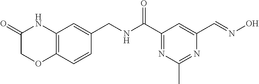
C12=C(C=CC(CNC(C3=NC(C)=NC(C=NO)=C3)=O)=C1)OCC(=O)N2
